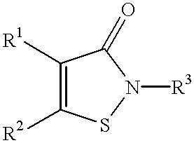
C1([R1])=C([R2])SN([R3])C1=O
